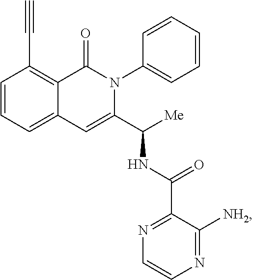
C1(C#C)=C2C(=CC=C1)C=C(C([Me])NC(C1=NC=CN=C1[NH2])=O)N(C1=CC=CC=C1)C2=O
